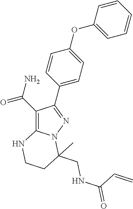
C1(C(N)=O)=C2N(N=C1C1=CC=C(OC3=CC=CC=C3)C=C1)C(CNC(=O)C=C)(C)CCN2
